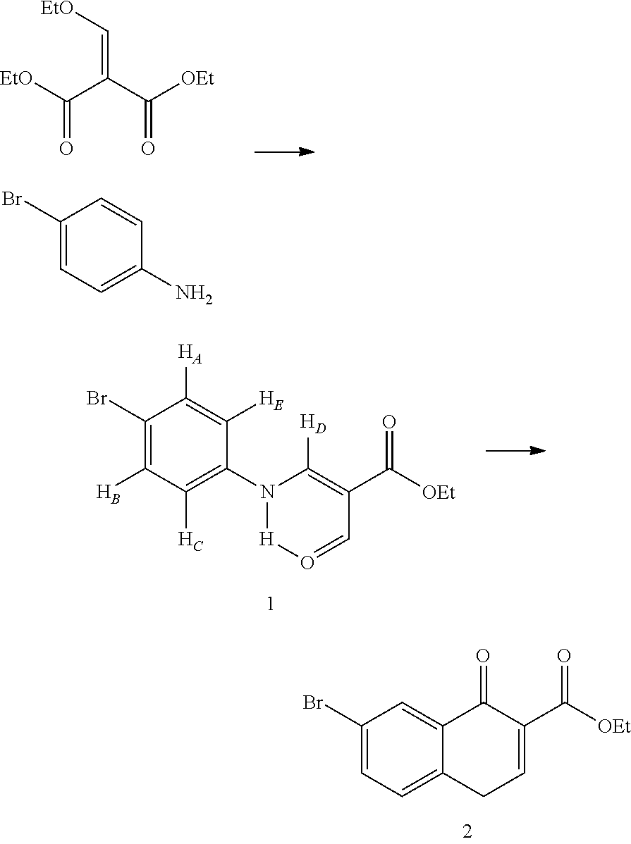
C1(Br)=CC=C(N)C=C1.C(=C(C([OEt])=O)C([EtO])=O)[EtO].C1(Br)=C(B)C(C)=C(N2[H]O=CC(C([OEt])=O)=C2[H])C([HE])=C1[HA].C1(Br)=CC=C2C(=C1)C(=O)C(C([OEt])=O)=CC2
